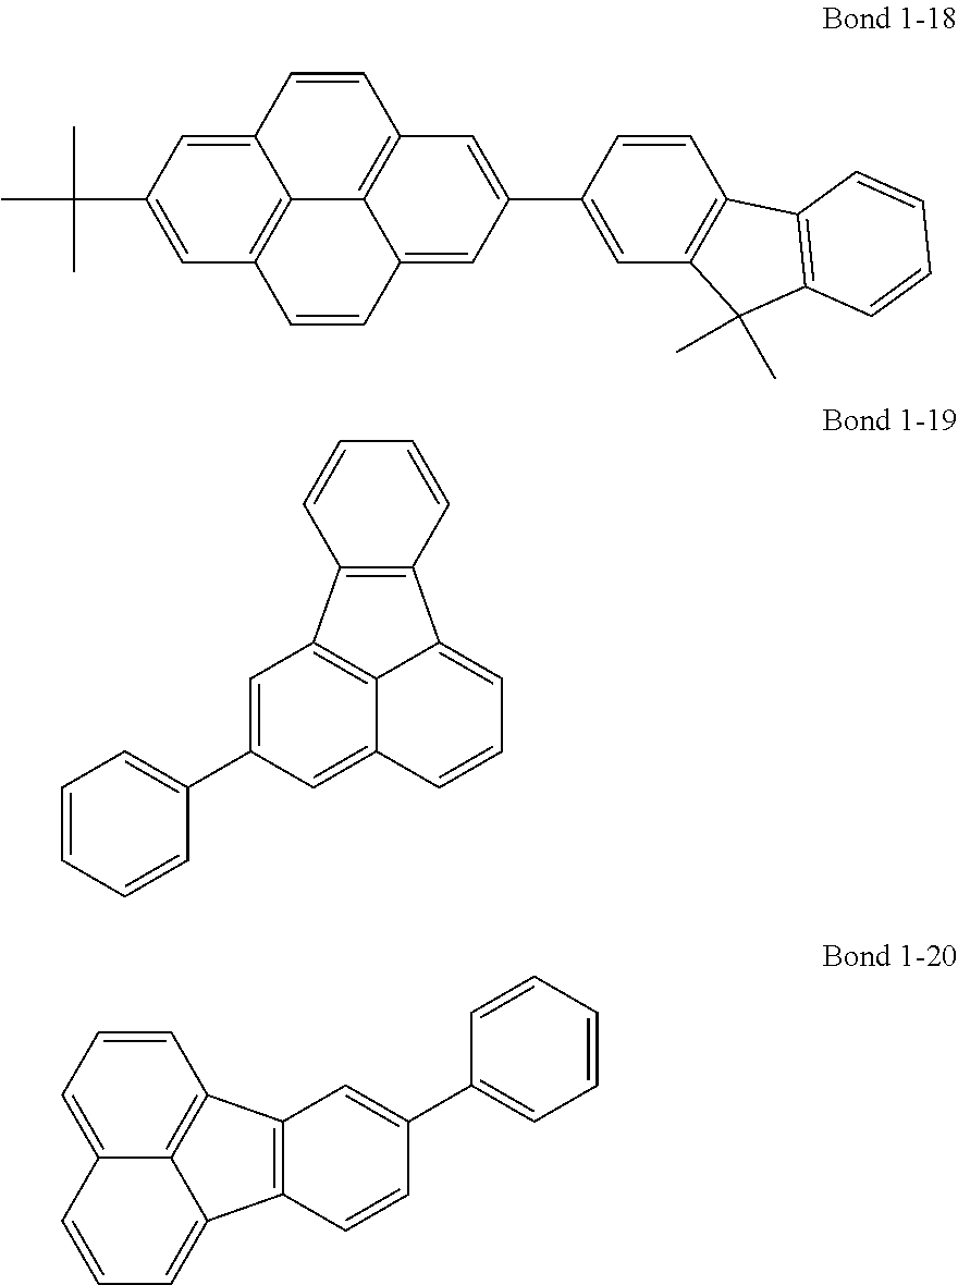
C12=CC(C3=CC4=C(C=C3)C3=C(C4(C)C)C=CC=C3)=CC3=C1C1=C(C=C(C(C)(C)C)C=C1C=C3)C=C2.C1=C(C2=CC=CC=C2)C=C2C=CC=C3C4=C(C1=C23)C=CC=C4.C1=CC=C2C=CC=C3C4=C(C1=C23)C=C(C1=CC=CC=C1)C=C4
